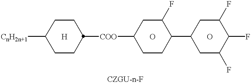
[CnH2n+1]C1CCC([COO]C2CCC(C3CC(F)C(F)C(F)C3)C(F)C2)CC1.[H].O.O
